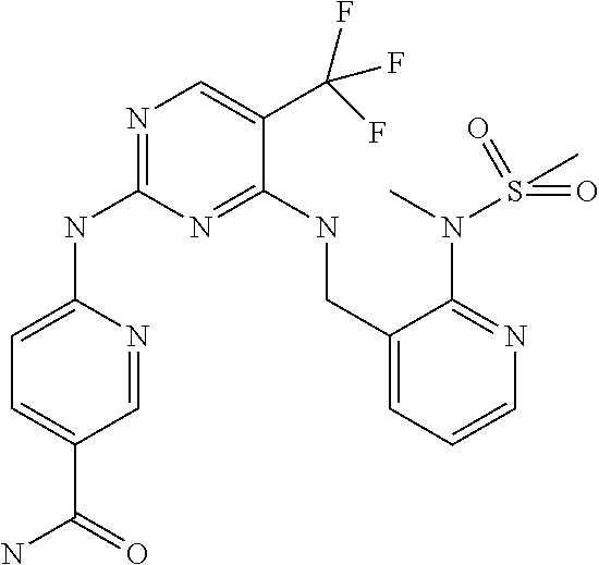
C1=NC(NC2=NC=C(C(F)(F)F)C(NCC3=CC=CN=C3N(S(C)(=O)=O)C)=N2)=CC=C1C(N)=O
